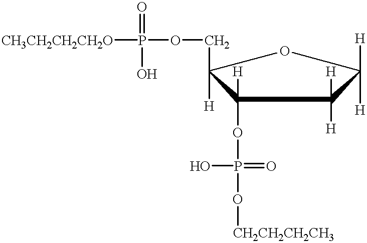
[CH3CH2CH2CH2O]P(OCC1([H])C(OP(=O)(O)O[CH2CH2CH2CH3])([H])C([H])([H])C([H])([H])O1)(=O)O
